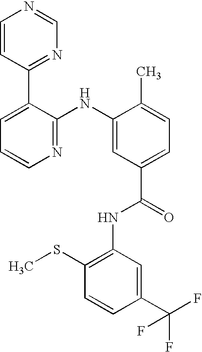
C1=CC(C2=CC=CN=C2NC2=CC(C(NC3=C(SC)C=CC(C(F)(F)F)=C3)=O)=CC=C2C)=NC=N1
